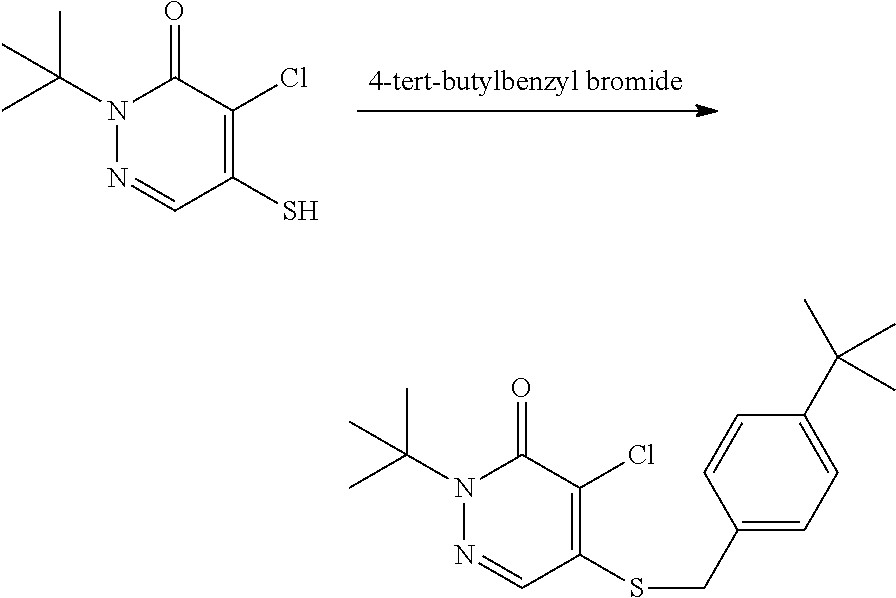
[4-tert-butylbenzyl bromide].N1(C(C)(C)C)N=CC(S)=C(Cl)C1=O.N1(C(C)(C)C)N=CC(SCC2=CC=C(C(C)(C)C)C=C2)=C(Cl)C1=O
